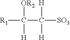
[R1]C(C([SO3])([H])[H])([OR2])[H]
